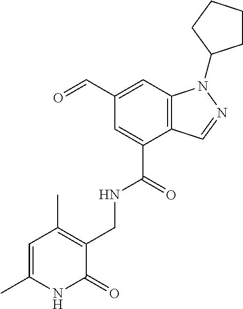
C12=C(C=C(C=O)C=C1C(=O)NCC1=C(C)C=C(C)NC1=O)N(C1CCCC1)N=C2
